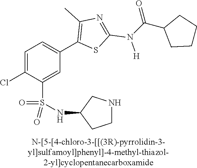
C1=C(Cl)C(S(NC2CCNC2)(=O)=O)=CC(C2=C(C)N=C(N([H])C(C3CCCC3)=O)S2)=C1
